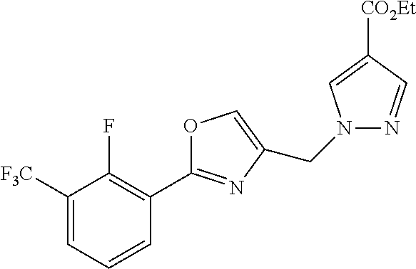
C1([F3C])=CC=CC(C2=NC(CN3N=CC([CO2Et])=C3)=CO2)=C1F
